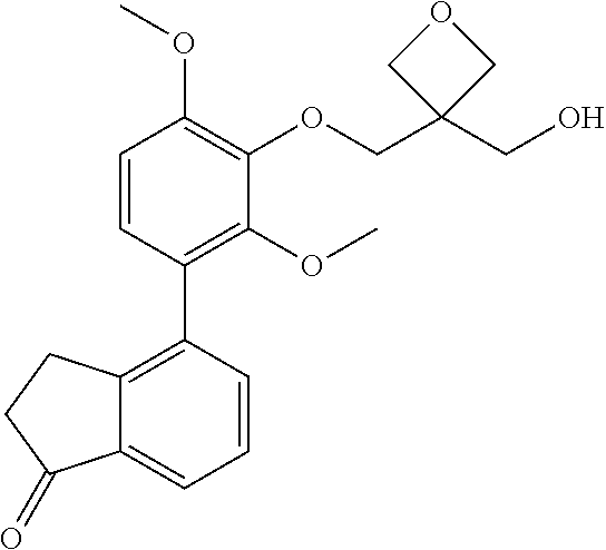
C1=CC(C2=C3C(=CC=C2)C(=O)CC3)=C(OC)C(OCC2(CO)COC2)=C1OC
